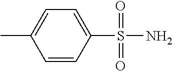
C1=CC(S(=O)(N)=O)=CC=C1C
